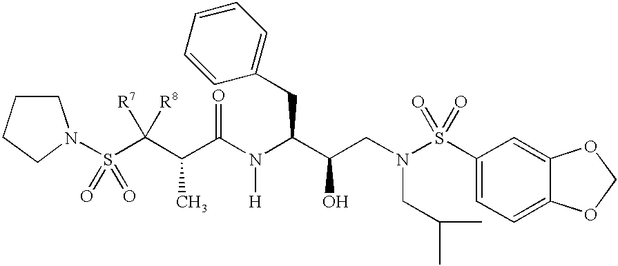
C1CCCN1S(C(C(C(N(C(C(CN(S(C1=CC=C2C(=C1)OCO2)(=O)=O)CC(C)C)O)CC1=CC=CC=C1)[H])=O)C)([R7])[R8])(=O)=O
